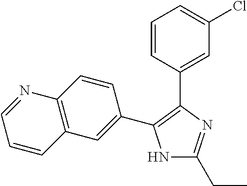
N1C(CC)=NC(C2=CC(Cl)=CC=C2)=C1C1=CC2=C(C=C1)N=CC=C2
